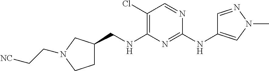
C1(Cl)=C(NCC2CCN(CC[NC])C2)N=C(NC2=CN(C)N=C2)N=C1
